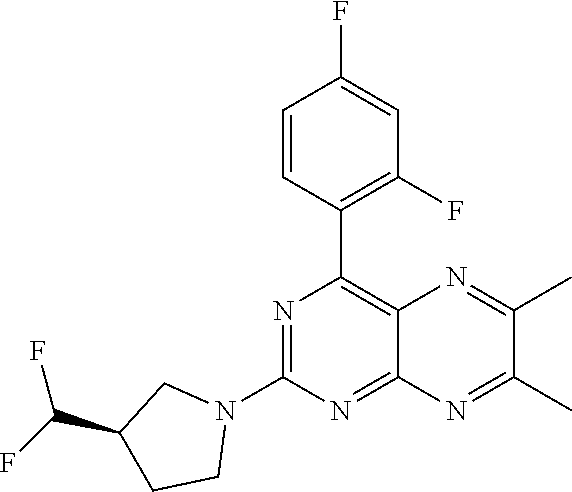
N1=C(N2CC(C(F)F)CC2)N=C2C(=C1C1=C(F)C=C(F)C=C1)N=C(C)C(C)=N2
